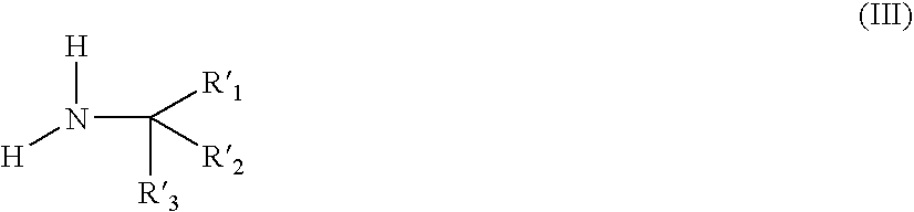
N(C([R3])([R1])[R2])([H])[H]
